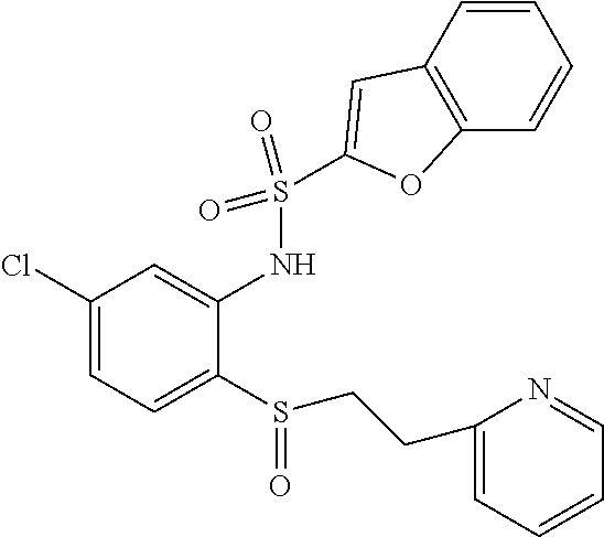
C1(Cl)=CC=C(S(CCC2=CC=CC=N2)=O)C(NS(=O)(=O)C2=CC3=C(C=CC=C3)O2)=C1
